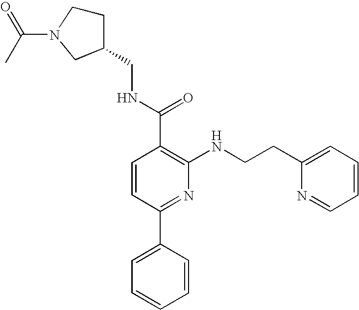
C1C(CNC(C2=C(NCCC3=CC=CC=N3)N=C(C3=CC=CC=C3)C=C2)=O)CN(C(C)=O)C1
